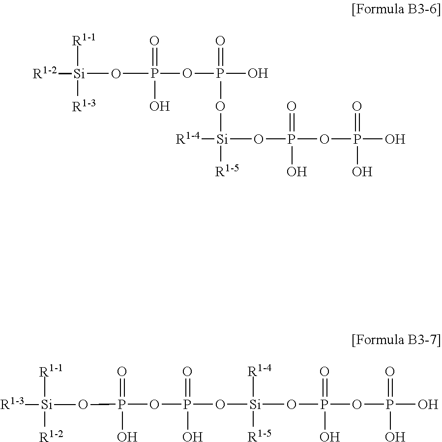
O=P(O[Si]([R1-4])([R1-5])OP(=O)(O)OP(=O)(O)O)(O)OP(O[Si]([R1-2])([R1-1])[R1-3])(=O)O.O=P(O)(O[Si](OP(=O)(O)OP(=O)(O)O)([R1-4])[R1-5])OP(O[Si]([R1-3])([R1-1])[R1-2])(=O)O
